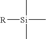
C[Si](C)([R])C
